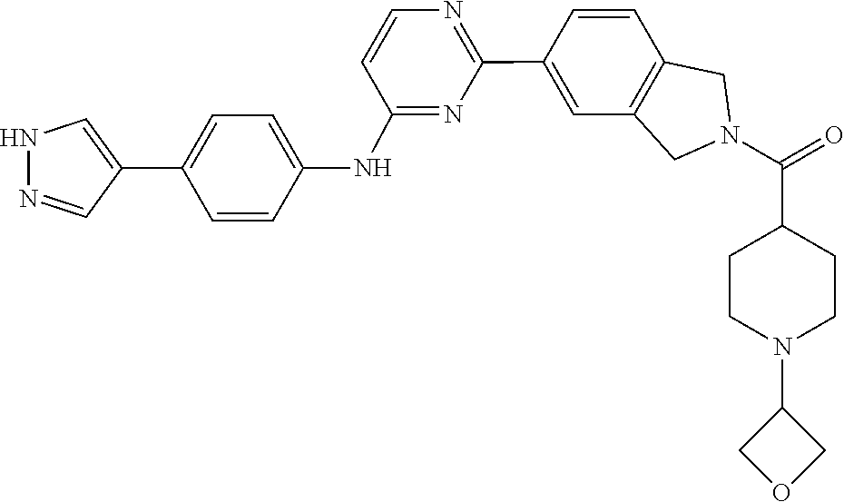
O=C(N1CC2=C(C=CC(C3=NC=CC(NC4=CC=C(C5=CNN=C5)C=C4)=N3)=C2)C1)C1CCN(C2COC2)CC1
